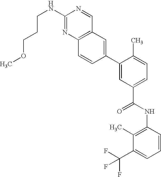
C1(NCCCOC)=NC2=C(C=N1)C=C(C1=CC(C(NC3=C(C)C(C(F)(F)F)=CC=C3)=O)=CC=C1C)C=C2
